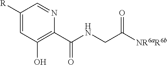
[R]C1=CC(O)=C(C(=O)NCC(=O)[NR6aR6b])N=C1
